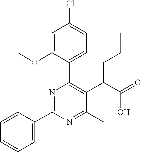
C1=CC(C2=NC(C3=CC=C(Cl)C=C3OC)=C(C(C(=O)O)CCC)C(C)=N2)=CC=C1
